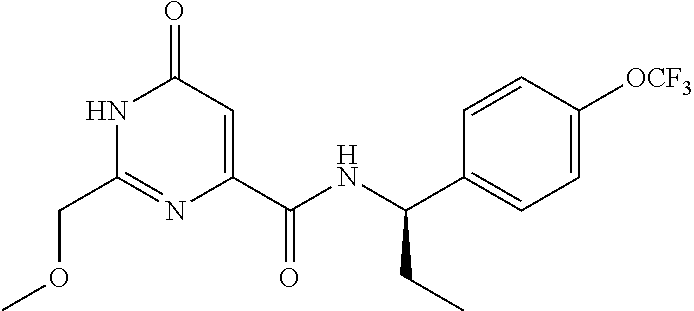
C1(COC)=NC(C(NC(C2=CC=C([OCF3])C=C2)CC)=O)=CC(=O)N1
